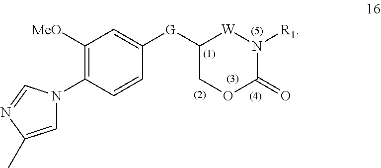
C1=C(C)N=CN1C1=C([MeO])C=C([G]C2COC(=O)N([R1])[W]2)C=C1
